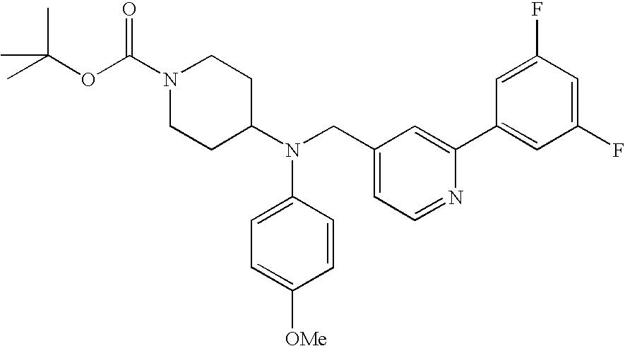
O(C(C)(C)C)C(N1CCC(N(CC2=CC=NC(C3=CC(F)=CC(F)=C3)=C2)C2=CC=C([OMe])C=C2)CC1)=O
